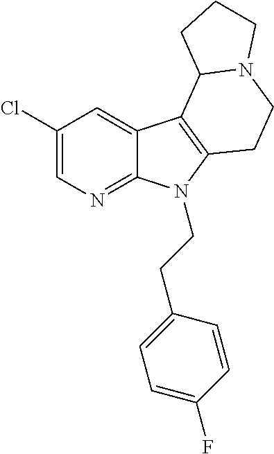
C1(Cl)=CN=C2C(=C1)C1=C(N2CCC2=CC=C(F)C=C2)CCN2C1CCC2
